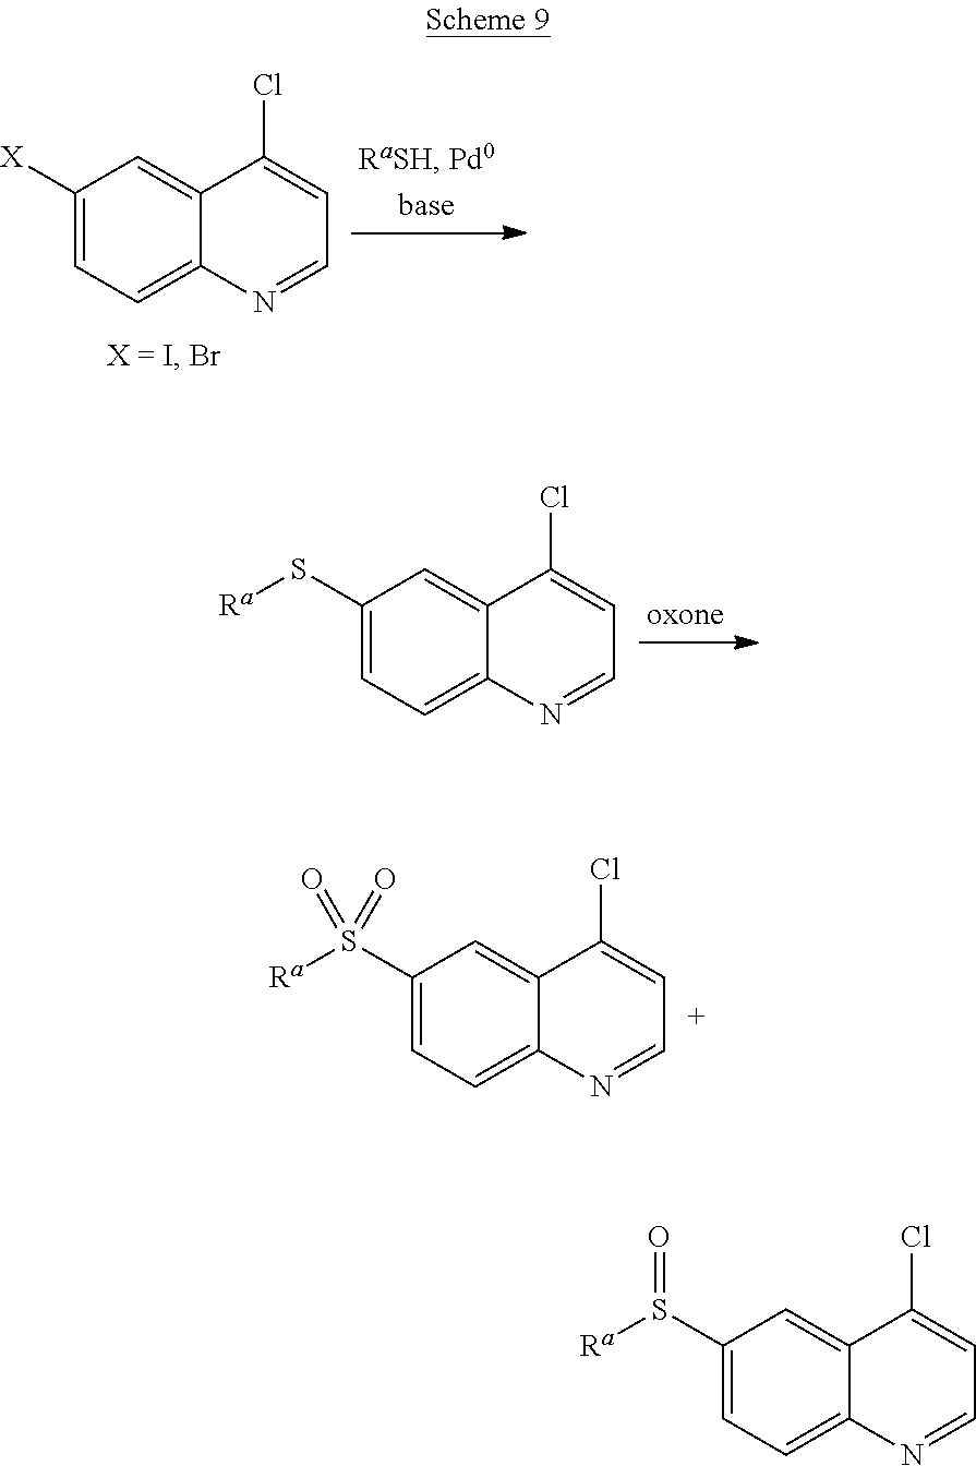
C1([X])=CC=C2C(=C1)C(Cl)=CC=N2.C1(S[Ra])=CC=C2C(=C1)C(Cl)=CC=N2.C1(S([Ra])=O)=CC=C2C(=C1)C(Cl)=CC=N2.C1(S([Ra])(=O)=O)=CC=C2C(=C1)C(Cl)=CC=N2
